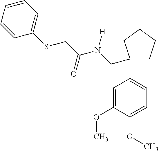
C1=CC=CC=C1SCC(=O)N([H])CC1(C2=CC=C(OC)C(OC)=C2)CCCC1
